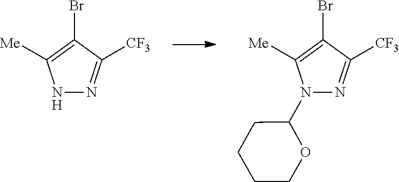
N1N=C([CF3])C(Br)=C1[Me].N1(C2CCCCO2)N=C([CF3])C(Br)=C1[Me]
